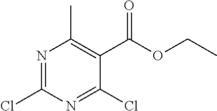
N1=C(Cl)N=C(Cl)C(C(OCC)=O)=C1C
